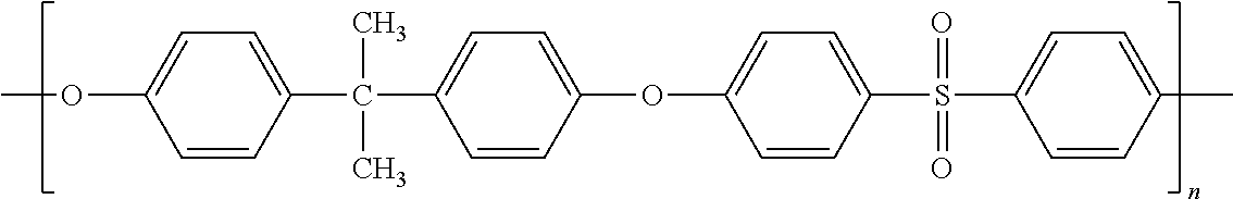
C1=CC(OC2=CC=C(S(=O)(C3=CC=C(C)C=C3)=O)C=C2)=CC=C1C(C1=CC=C(OC)C=C1)(C)C
